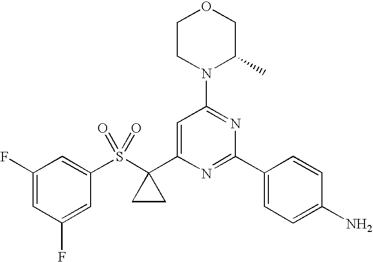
N1(C2=NC(C3=CC=C(N)C=C3)=NC(C3(S(C4=CC(F)=CC(F)=C4)(=O)=O)CC3)=C2)C(C)COCC1
